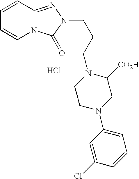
C1=CC2=NN(CCCN3CCN(C4=CC=CC(Cl)=C4)CC3[CO2H])C(=O)N2C=C1.Cl
